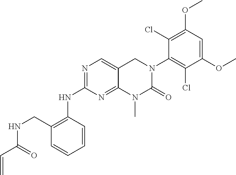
C1(NC2=C(CNC(C=C)=O)C=CC=C2)=NC=C2C(=N1)N(C)C(=O)N(C1=C(Cl)C(OC)=CC(OC)=C1Cl)C2
